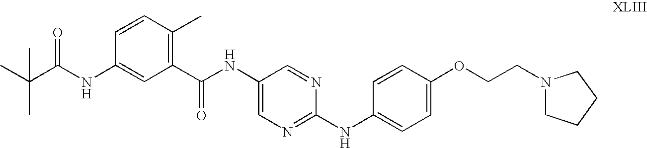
C(C)(C(NC1=CC(C(NC2=CN=C(NC3=CC=C(OCCN4CCCC4)C=C3)N=C2)=O)=C(C)C=C1)=O)(C)C
